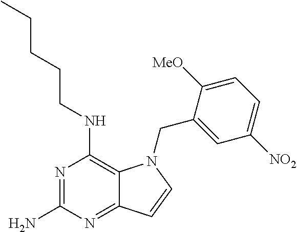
N1=C(N)N=C2C(=C1NCCCCC)N(CC1=CC([NO2])=CC=C1[MeO])C=C2
